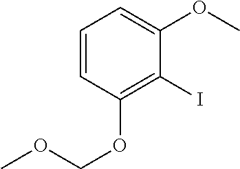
C1=CC(OCOC)=C(I)C(OC)=C1
